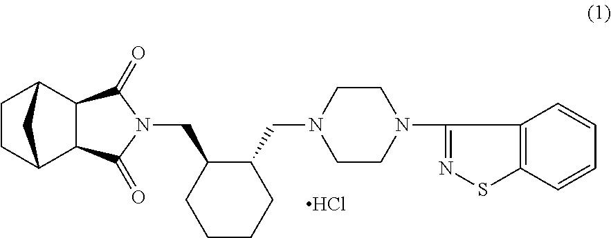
C12C3CCC(C1C(=O)N(CC1CCCCC1CN1CCN(C4=NSC5=C4C=CC=C5)CC1)C2=O)C3.Cl
